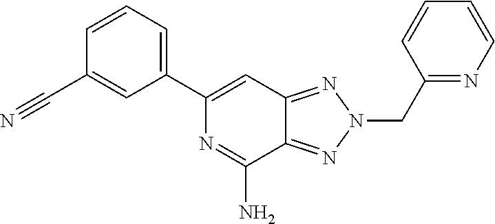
C1=CC=C(C2=CC3=NN(CC4=NC=CC=C4)N=C3C(N)=N2)C=C1C#N
